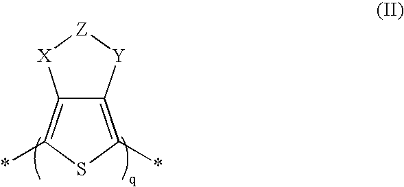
C12=C(*)SC(*)=C1[Y][Z][X]2
